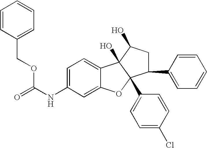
C1=C(NC(=O)OCC2=CC=CC=C2)C=C2C(=C1)C1(O)C(C3=CC=C(Cl)C=C3)(O2)C(C2=CC=CC=C2)CC1O
